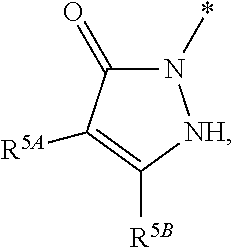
N1(*)C(=O)C([R5A])=C([R5B])[NH]1
